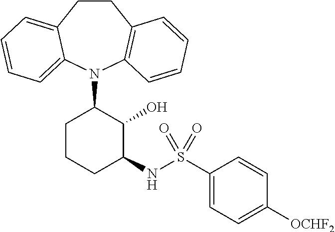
C1CC2=CC=CC=C2N(C2CCCC(NS(C3=CC=C([OCHF2])C=C3)(=O)=O)C2O)C2=C1C=CC=C2
